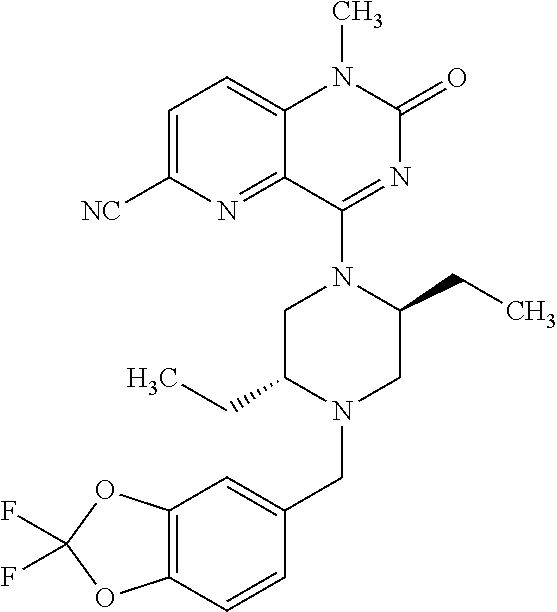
C1=C([NC])N=C2C(=C1)N(C)C(=O)N=C2N1C(CC)CN(CC2=CC3=C(C=C2)OC(F)(F)O3)C(CC)C1
